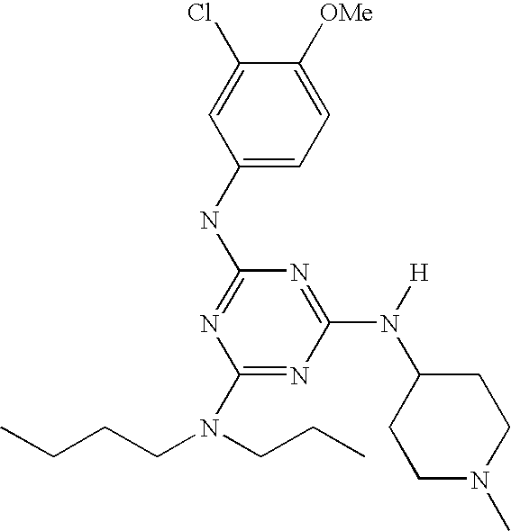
C1(NC2=NC(N(CCC)CCCC)=NC(N(C3CCN(C)CC3)[H])=N2)=CC=C([OMe])C(Cl)=C1
